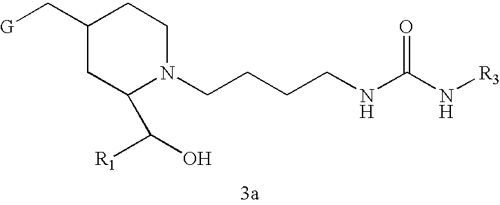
[G]CC1CC(C([R1])O)N(CCCCNC(N[R3])=O)CC1
